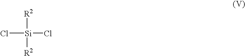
Cl[Si](Cl)([R2])[R2]
